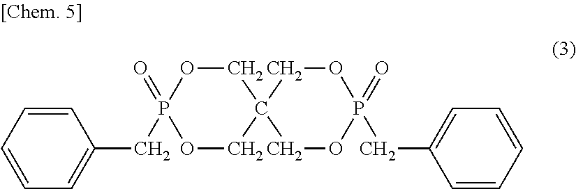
C1OP(=O)(CC2=CC=CC=C2)OCC12COP(=O)(CC1=CC=CC=C1)OC2
